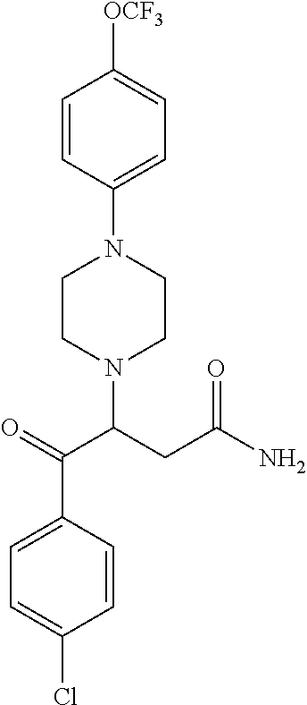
C1=CC(N2CCN(C(CC(N)=O)C(=O)C3=CC=C(Cl)C=C3)CC2)=CC=C1[OCF3]
